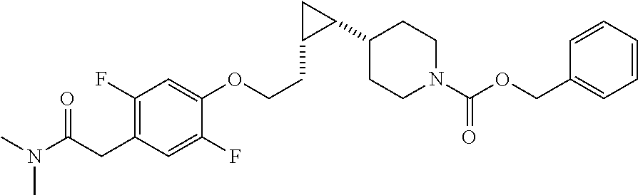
C1(F)=C(CC(N(C)C)=O)C=C(F)C(OCCC2C(C3CCN(C(OCC4=CC=CC=C4)=O)CC3)C2)=C1
